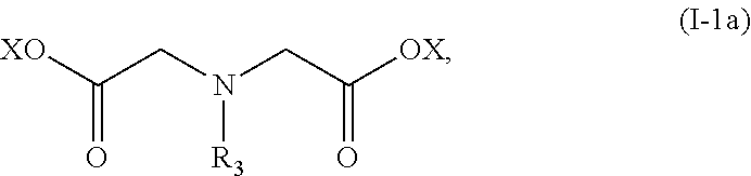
[R3]N(CC([XO])=O)CC([OX])=O
